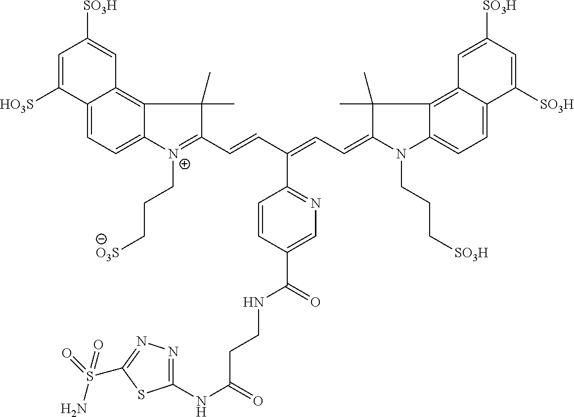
C12=CC=C3C(=C1C=C([SO3H])C=C2[HO3S])C(C)(C)C(C=CC(=CC=C1N(CCC[SO3H])C2=CC=C4C(=C2C1(C)C)C=C([SO3H])C=C4[SO3H])C1=NC=C(C(=O)NCCC(NC2=NN=C(S(=O)(N)=O)S2)=O)C=C1)=[N+]3CCC[O3S]
